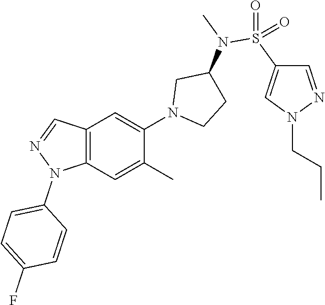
C12=C(C=C(C)C(N3CCC(N(S(=O)(=O)C4=CN(CCC)N=C4)C)C3)=C1)N(C1=CC=C(F)C=C1)N=C2
